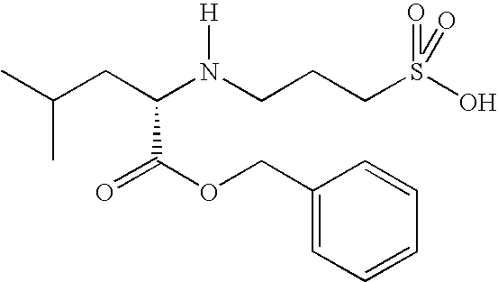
C(C(N(CCCS(O)(=O)=O)[H])C(OCC1=CC=CC=C1)=O)C(C)C
